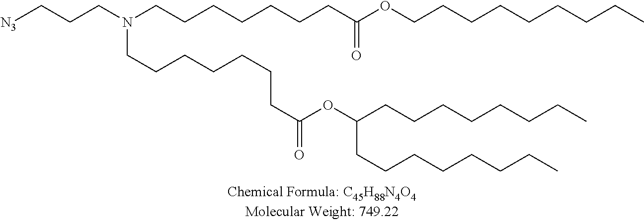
[N3]CCCN(CCCCCCCC(OCCCCCCCCC)=O)CCCCCCCC(=O)OC(CCCCCCCC)CCCCCCCC
